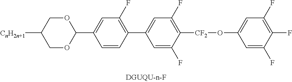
C1(C2OCC([CnH2n+1])CO2)=CC(F)=C(C2=CC(F)=C([CF2]OC3=CC(F)=C(F)C(F)=C3)C(F)=C2)C=C1
